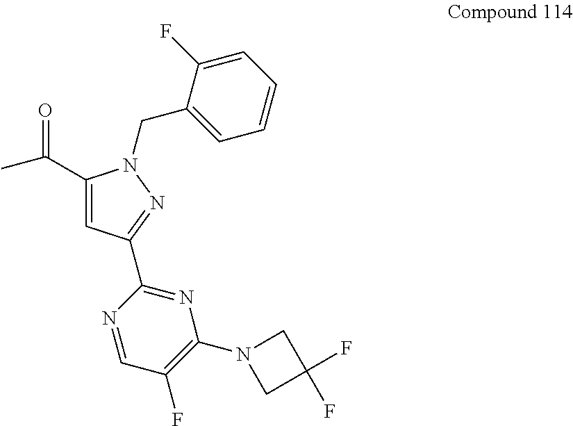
C(=O)(C1=CC(C2=NC(N3CC(F)(F)C3)=C(F)C=N2)=NN1CC1=CC=CC=C1F)C
